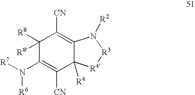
N([R6])(C1=C([CN])C2([R4])C(=C([CN])C1([R8])[R8])N([R2])[R3][R4]2)[R7]
